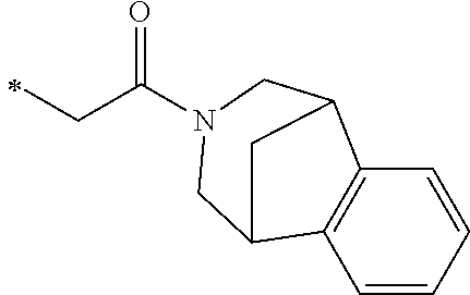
C(=O)(CC)N1CC2C3=C(C=CC=C3)C(C1)C2
